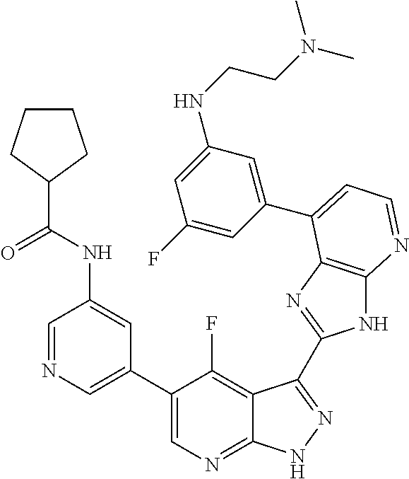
C1=NC=C(C2=CN=C3C(=C2F)C(C2=NC4=C(N2)N=CC=C4C2=CC(NCCN(C)C)=CC(F)=C2)=NN3)C=C1NC(C1CCCC1)=O
